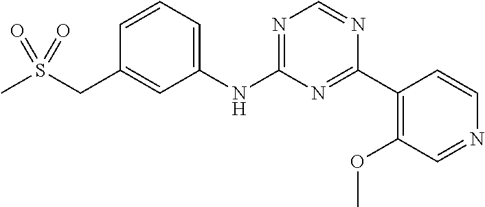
C1(NC2=NC=NC(C3=C(OC)C=NC=C3)=N2)=CC=CC(CS(C)(=O)=O)=C1
